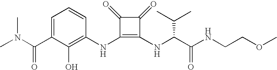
CN(C(C1=CC=CC(NC2=C(NC(C(NCCOC)=O)C(C)C)C(=O)C2=O)=C1O)=O)C
